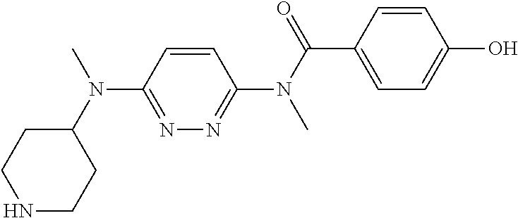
N1CCC(N(C)C2=NN=C(N(C(=O)C3=CC=C(O)C=C3)C)C=C2)CC1
